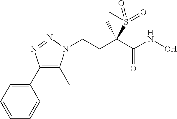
C1(C2=CC=CC=C2)=C(C)N(CCC(C(=O)NO)(S(C)(=O)=O)C)N=N1
